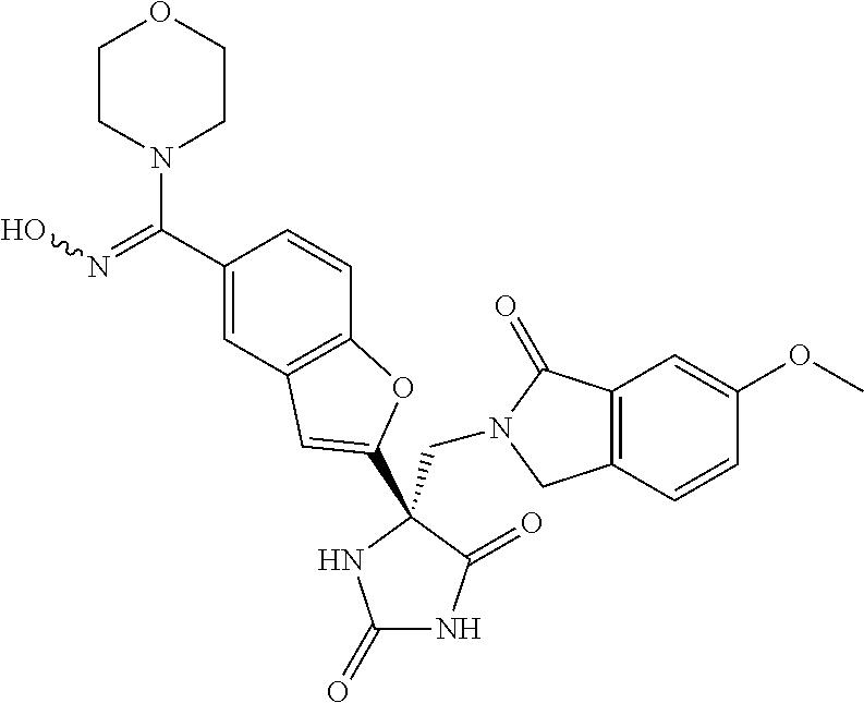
C(N1CC2=C(C1=O)C=C(OC)C=C2)C1(C2=CC3=C(C=CC(C(=NO)N4CCOCC4)=C3)O2)C(=O)NC(=O)N1
